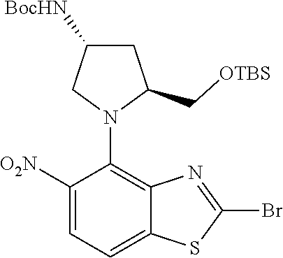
C1([O2N])=CC=C2C(=C1N1C(C[OTBS])CC([BocHN])C1)N=C(Br)S2
